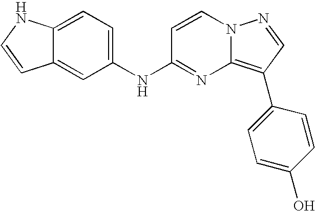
C12=CC=C(NC3=NC4=C(C5=CC=C(O)C=C5)C=NN4C=C3)C=C1C=CN2
